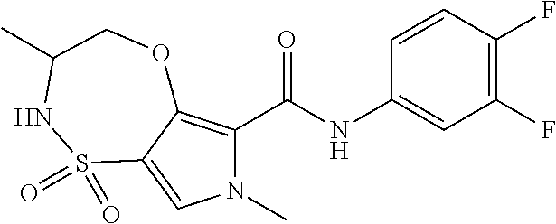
N1(C)C(C(NC2=CC(F)=C(F)C=C2)=O)=C2C(=C1)S(=O)(=O)NC(C)CO2
